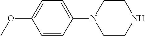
C1(N2CCNCC2)=CC=C(OC)C=C1
